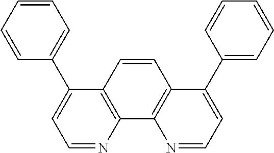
C1=CC=CC=C1C1=CC=NC2=C1C=CC1=C2N=CC=C1C1=CC=CC=C1
